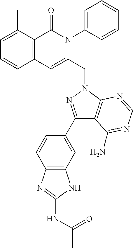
C1=C(C)C2=C(C=C1)C=C(CN1C3=C(C(C4=CC5=C(C=C4)N=C(NC(C)=O)N5)=N1)C(N)=NC=N3)N(C1=CC=CC=C1)C2=O
